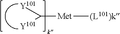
[Y101]C([Y101])[Met][(L101)k]
